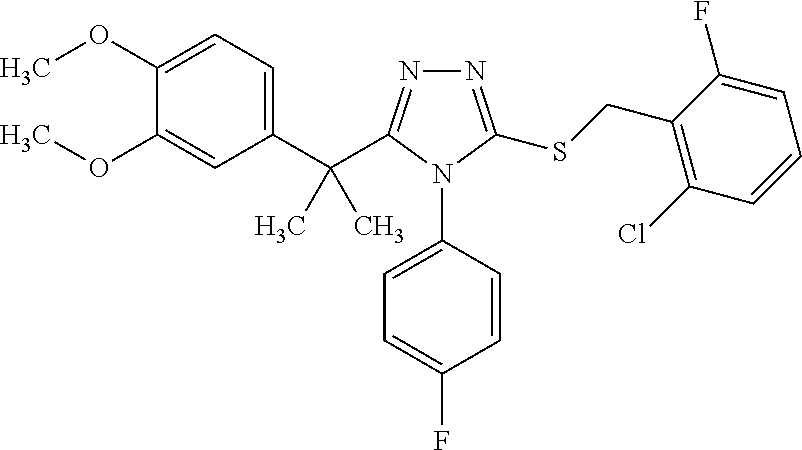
C1(OC)=CC=C(C(C)(C)C2=NN=C(SCC3=C(Cl)C=CC=C3F)N2C2=CC=C(F)C=C2)C=C1OC
